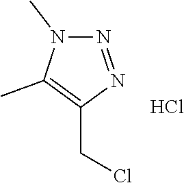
N1(C)N=NC(CCl)=C1C.Cl
